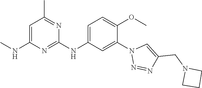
C1(NC2=CC=C(OC)C(N3N=NC(CN4CCC4)=C3)=C2)=NC(NC)=CC(C)=N1
